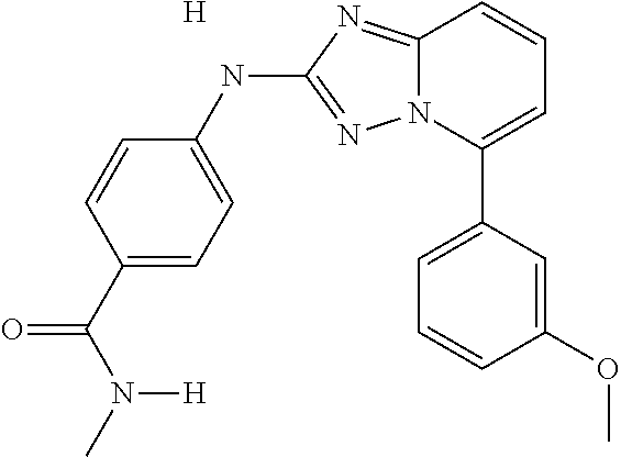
C1=C(C2=CC=CC3=NC(NC4=CC=C(C(N(C)[H])=O)C=C4)=NN23)C=C(OC)C=C1.[H]
